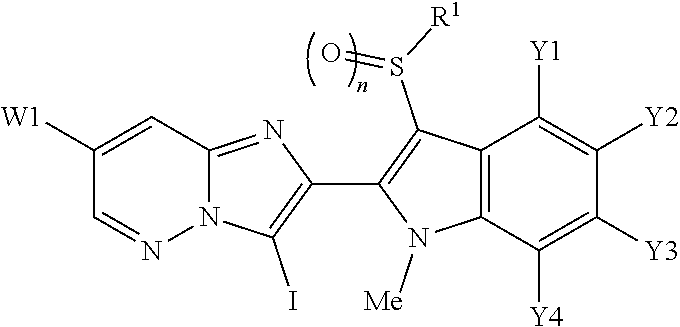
N12C(=NC(C3=C(S([R1])=O)C4=C(N3[Me])C([Y4])=C([Y3])C([Y2])=C4[Y1])=C1I)C=C([W1])C=N2
